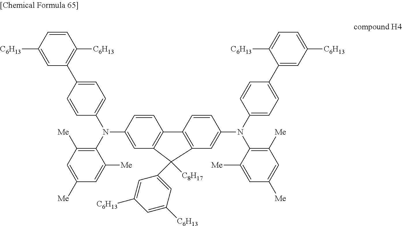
C1=CC(N(C2=CC=C(C3=C([C6H13])C=CC([C6H13])=C3)C=C2)C2=C([Me])C=C([Me])C=C2[Me])=CC2=C1C1=C(C=C(N(C3=CC=C(C4=CC([C6H13])=CC=C4[C6H13])C=C3)C3=C([Me])C=C([Me])C=C3[Me])C=C1)C2(C1=CC([C6H13])=CC([C6H13])=C1)[C8H17]
